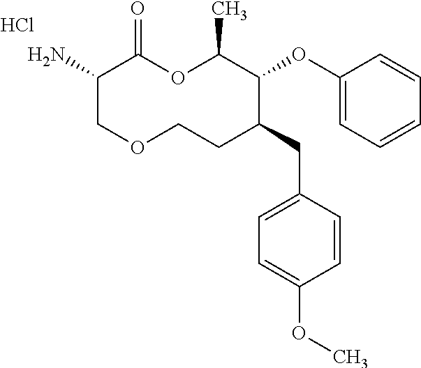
C1(N)COCCC(CC2=CC=C(OC)C=C2)C(OC2=CC=CC=C2)C(C)OC1=O.Cl
